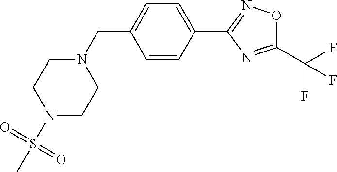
C1=CC(C2=NOC(C(F)(F)F)=N2)=CC=C1CN1CCN(S(C)(=O)=O)CC1
